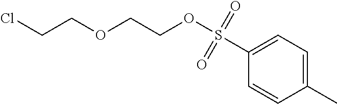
ClCCOCCOS(C1=CC=C(C)C=C1)(=O)=O
